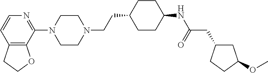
C12=C(C(N3CCN(CCC4CCC(NC(CC5CC(OC)CC5)=O)CC4)CC3)=NC=C1)OCC2
